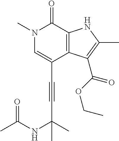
C(C1=CN(C)C(=O)C2=C1C(C(OCC)=O)=C(C)N2)#CC(NC(C)=O)(C)C
